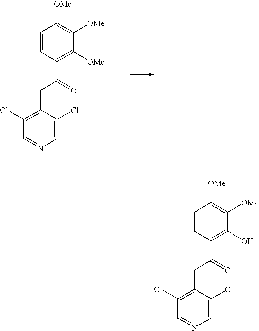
C1=CC(C(=O)CC2=C(Cl)C=NC=C2Cl)=C([OMe])C([OMe])=C1[OMe].C1=CC(C(=O)CC2=C(Cl)C=NC=C2Cl)=C(O)C([OMe])=C1[OMe]
